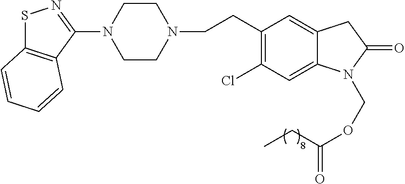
C1CN(CCC2=C(Cl)C=C3C(=C2)CC(=O)N3COC(=O)CC)CCN1C1=NSC2=C1C=CC=C2
